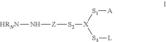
[HRNN]N[Z][S2][X]([S1][A])[S3][L]
